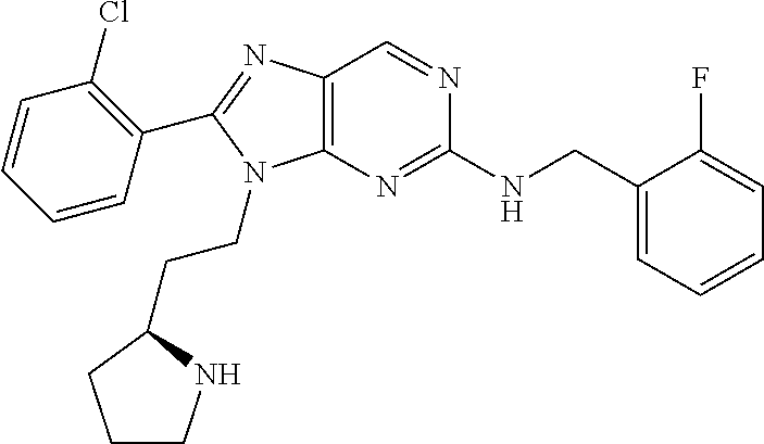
C1=CC(C2=NC3=C(N2CCC2NCCC2)N=C(NCC2=CC=CC=C2F)N=C3)=C(Cl)C=C1
